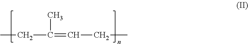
C(C(=CCC)C)C
